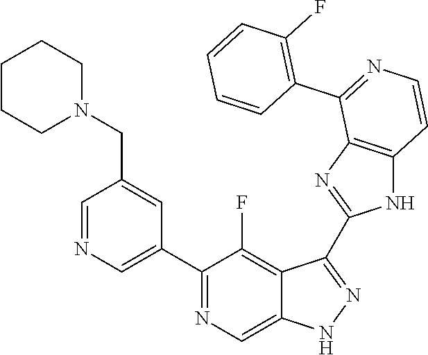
C1=NC=C(C2=NC=C3C(=C2F)C(C2=NC4=C(N2)C=CN=C4C2=C(F)C=CC=C2)=NN3)C=C1CN1CCCCC1
